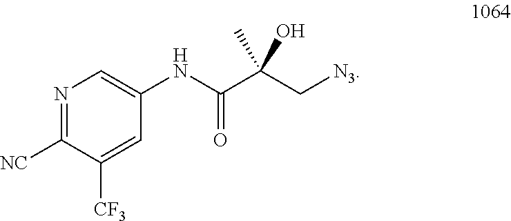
N(C(C(C[N3])(O)C)=O)C1=CN=C([NC])C([CF3])=C1
